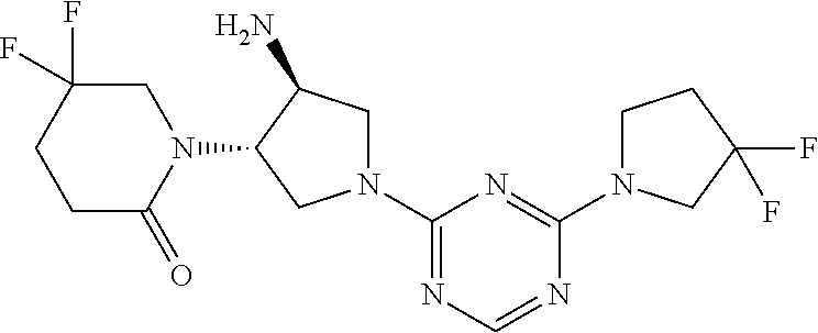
C1N(C2=NC(N3CC(N)C(N4CC(F)(F)CCC4=O)C3)=NC=N2)CC(F)(F)C1
